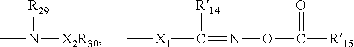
C(=NOC([R15])=O)([X1]C)[R14].CN([X2R30])[R29]
